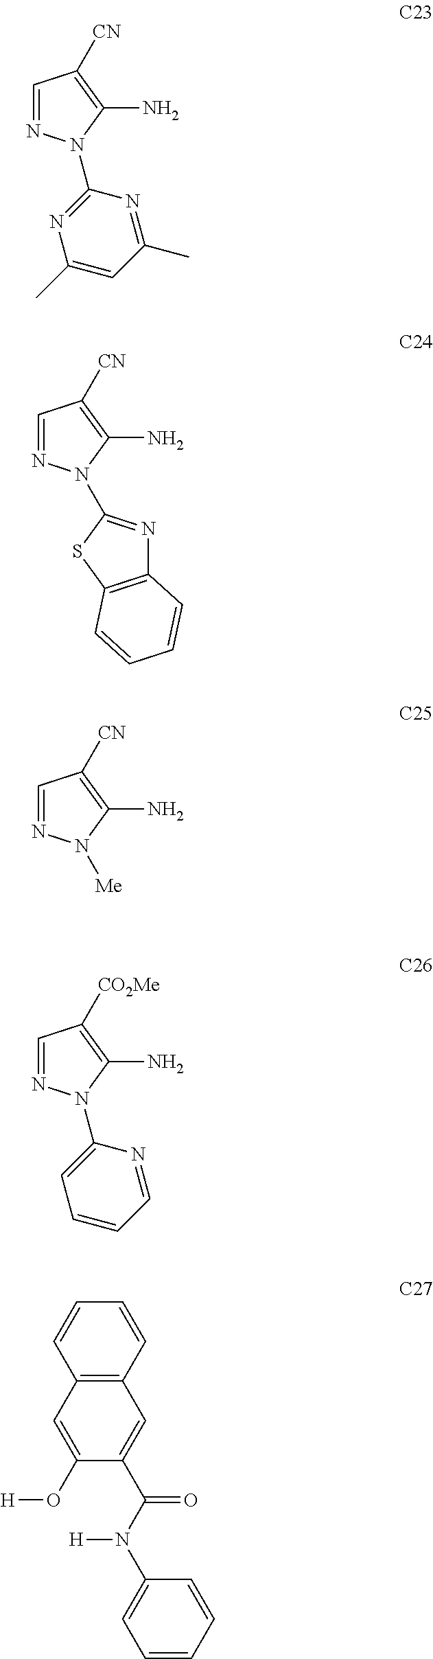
C1=NN(C2=NC(C)=CC(C)=N2)C(N)=C1[CN].C1=NN(C2=NC3=C(S2)C=CC=C3)C(N)=C1[CN].C1=NN([Me])C(N)=C1[CN].C1=NN(C2=CC=CC=N2)C(N)=C1[CO2Me].C12=C(C=CC=C1)C=C(C(N(C1=CC=CC=C1)[H])=O)C(O[H])=C2
